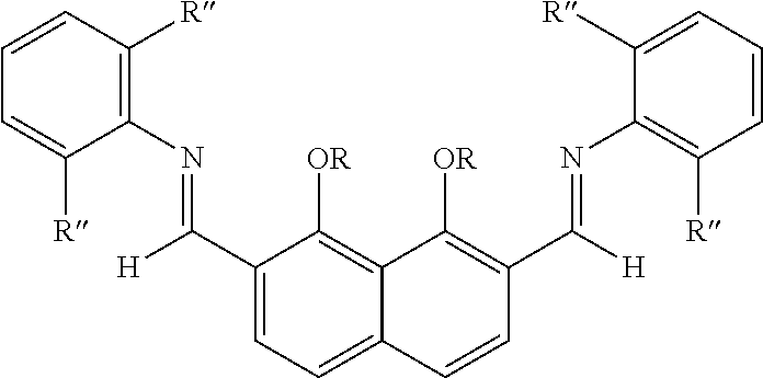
C1=CC=C([R])C(N=C(C2=CC=C3C(=C2[OR])C([OR])=C(C(=NC2=C([R])C=CC=C2[R])[H])C=C3)[H])=C1[R]
